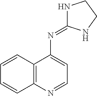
C1=CC2=C(C=C1)N=CC=C2N=C1NCCN1
